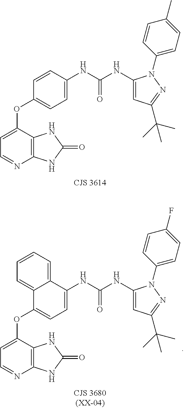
C12=C(C(OC3=CC=C(NC(NC4=CC(C(C)(C)C)=NN4C4=CC=C(C)C=C4)=O)C=C3)=CC=N1)NC(=O)N2.C12=C(C(OC3=CC=C(NC(NC4=CC(C(C)(C)C)=NN4C4=CC=C(F)C=C4)=O)C4=CC=CC=C34)=CC=N1)NC(=O)N2
